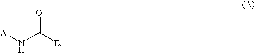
[A]NC([E])=O
